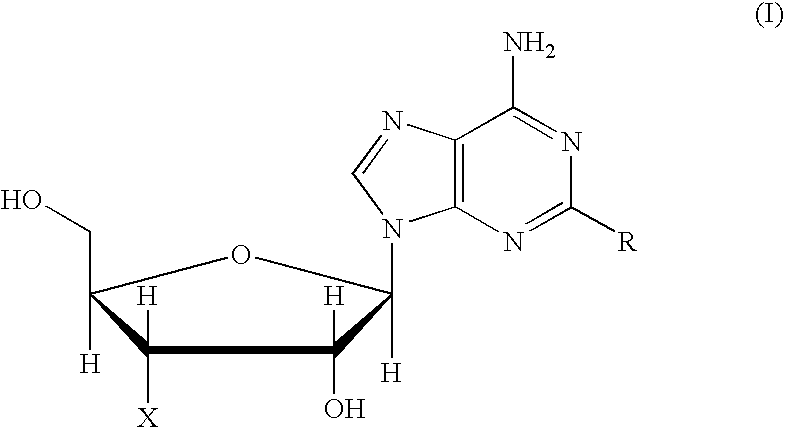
C12=C(N=C([R])N=C1N)N(C1([H])C(O)([H])C([X])([H])C([H])(CO)O1)C=N2
